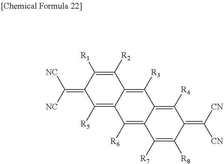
C1([R5])=C2C(=C([R3])C3=C([R4])C(=C([CN])[CN])C([R8])=C([R7])C3=C2[R6])C([R2])=C([R1])C1=C([NC])[NC]
